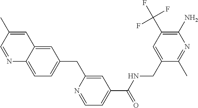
C1=C2C(=CC=C1CC1=CC(C(=O)NCC3=CC(C(F)(F)F)=C(N)N=C3C)=CC=N1)N=CC(C)=C2
